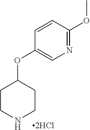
C1=CC(OC2CCNCC2)=CN=C1OC.[2HCl]
